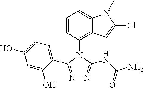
N1=C(C2=CC=C(O)C=C2O)N(C2=C3C(=CC=C2)N(C)C(Cl)=C3)C(NC(=O)N)=N1
